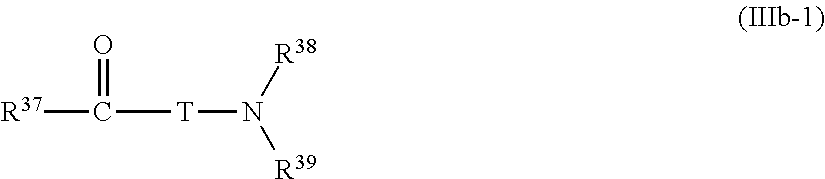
C([T]N([R38])[R39])([R37])=O
